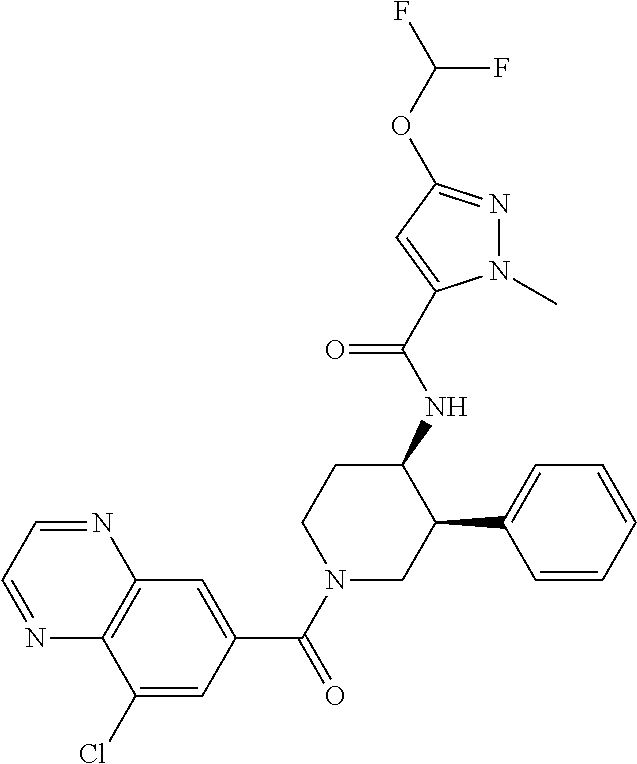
C1(Cl)=CC(C(N2CC(C3=CC=CC=C3)C(NC(=O)C3=CC(OC(F)F)=NN3C)CC2)=O)=CC2=C1N=CC=N2
